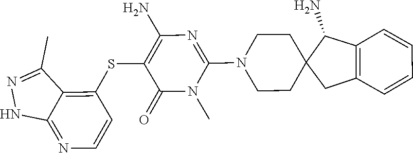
C1=CC=CC2=C1C(N)C1(C2)CCN(C2=NC(N)=C(SC3=C4C(=NC=C3)NN=C4C)C(=O)N2C)CC1
